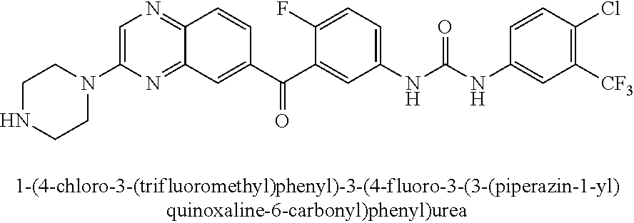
C1=C(N2CCNCC2)N=C2C(=N1)C=CC(C(C1=CC(NC(NC3=CC([CF3])=C(Cl)C=C3)=O)=CC=C1F)=O)=C2
